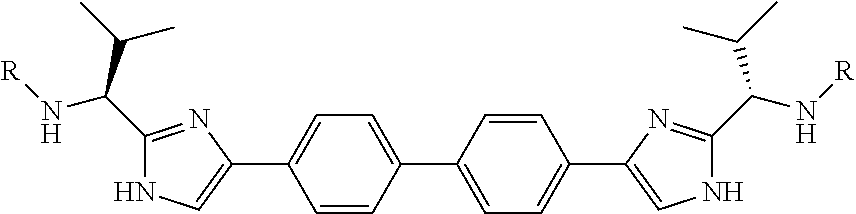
C1=CC(C2=CC=C(C3=CNC(C(N[R])C(C)C)=N3)C=C2)=CC=C1C1=CNC(C(C(C)C)N[R])=N1
